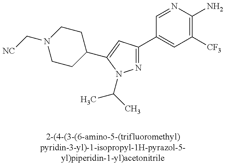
N1=C(C2=CC([CF3])=C(N)N=C2)C=C(C2CCN(C[NC])CC2)N1C(C)C
